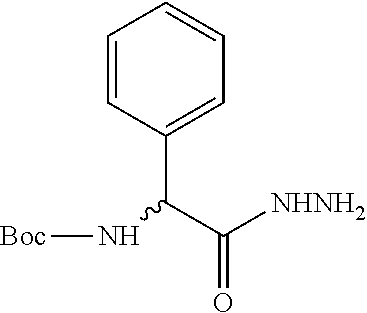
C1=CC(C(C(=O)[NHNH2])N[Boc])=CC=C1
